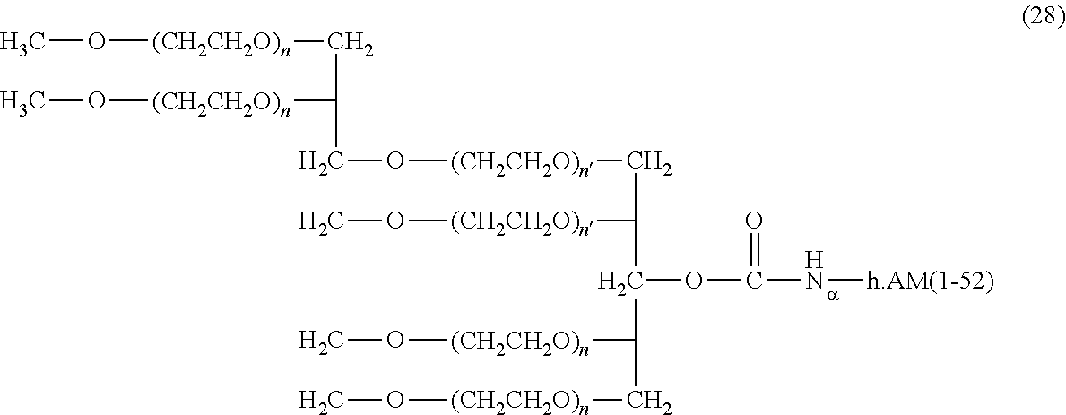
CO[(CH2CH2O)n]CC([(CH2CH2O)n]OC)CO[(CH2CH2O)n]CC([(CH2CH2O)n]OC)C(OC(N[h.AM(1-52)])=O)C([(CH2CH2O)n]OC)C[(CH2CH2O)n]OC
